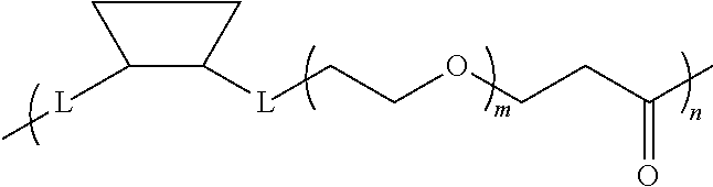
C1([L]C)C([L]CCOCCC(=O)C)CC1
